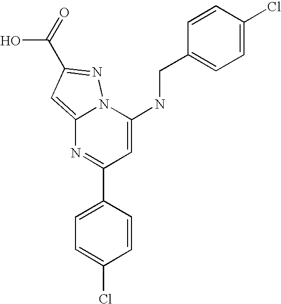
C1(C2=CC=C(Cl)C=C2)=NC2=CC(C(O)=O)=NN2C(NCC2=CC=C(Cl)C=C2)=C1
